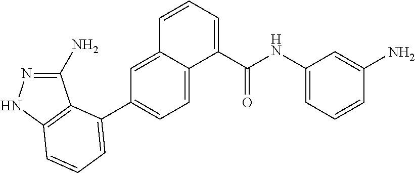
C1(N)=NNC2=C1C(C1=CC=C3C(=C1)C=CC=C3C(NC1=CC=CC(N)=C1)=O)=CC=C2
